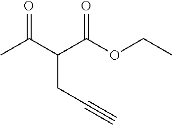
CC(C(C(OCC)=O)CC#C)=O
